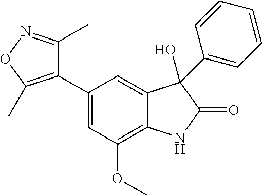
C1(C2=C(C)ON=C2C)=CC(OC)=C2C(=C1)C(O)(C1=CC=CC=C1)C(=O)N2
